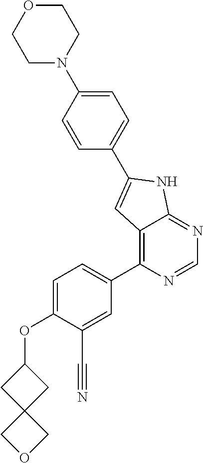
O(C1=CC=C(C2=C3C(=NC=N2)NC(C2=CC=C(N4CCOCC4)C=C2)=C3)C=C1C#N)C1CC2(C1)COC2
